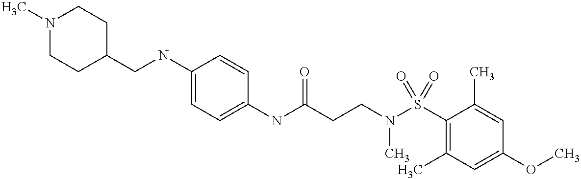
C1(NC(CCN(S(C2=C(C)C=C(OC)C=C2C)(=O)=O)C)=O)=CC=C(NCC2CCN(C)CC2)C=C1
